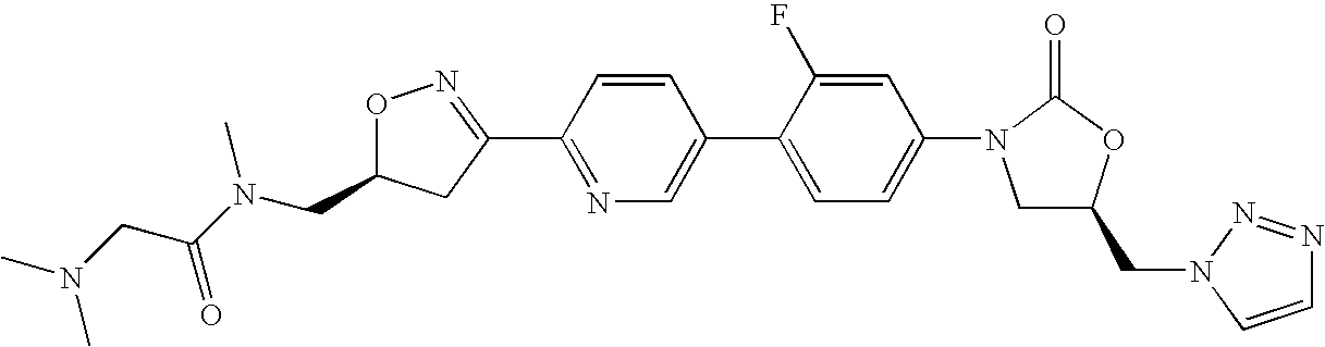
C(C1ON=C(C2=NC=C(C3=CC=C(N4CC(CN5C=CN=N5)OC4=O)C=C3F)C=C2)C1)N(C(CN(C)C)=O)C
